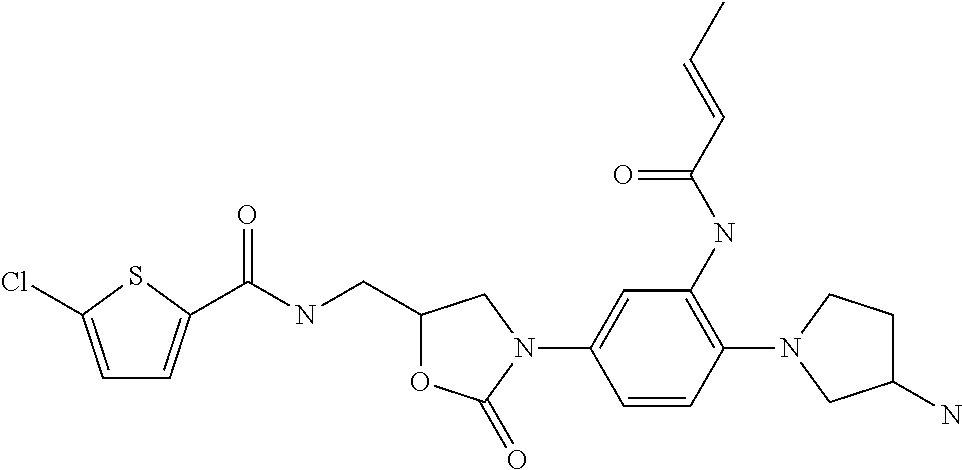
C1=C(Cl)SC(C(NCC2OC(=O)N(C3=CC(NC(C=CC)=O)=C(N4CCC(N)C4)C=C3)C2)=O)=C1
